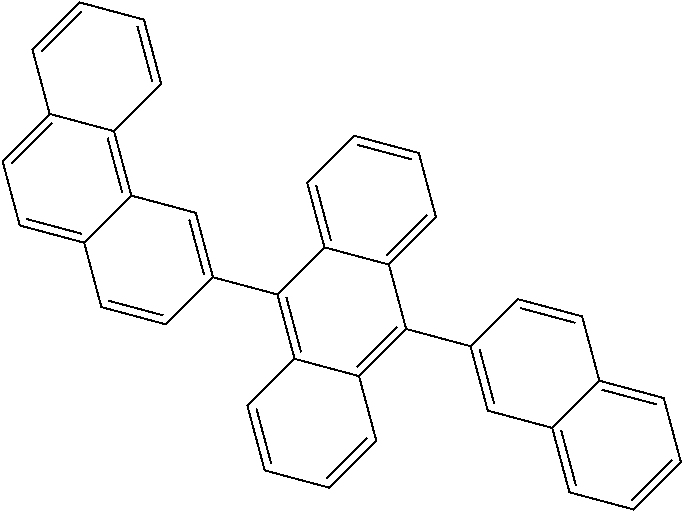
C1=C2C(=C3C(=C1)C=CC=C3)C=C(C1=C3C(=C(C4=CC5=CC=CC=C5C=C4)C4=CC=CC=C14)C=CC=C3)C=C2
